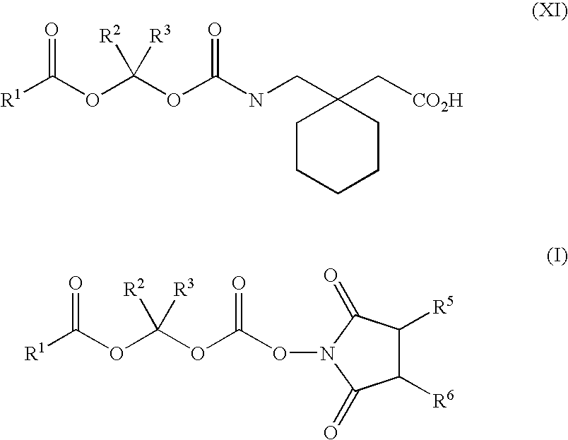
[R1]C(OC(OC(ON1C(=O)C([R6])C([R5])C1=O)=O)([R2])[R3])=O.[R1]C(OC(OC(NCC1(C[CO2H])CCCCC1)=O)([R2])[R3])=O
